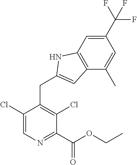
C1(C(F)(F)F)=CC2=C(C(C)=C1)C=C(CC1=C(Cl)C(C(OCC)=O)=NC=C1Cl)N2
